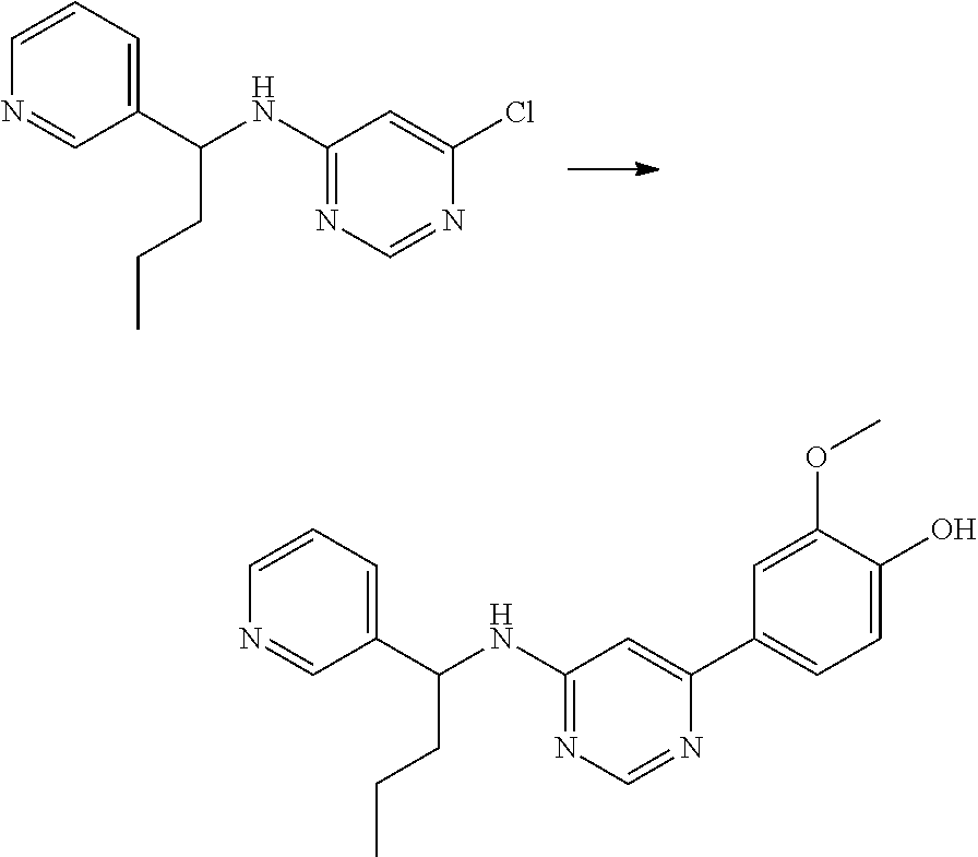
C1(NC(C2=CC=CN=C2)CCC)=NC=NC(Cl)=C1.C1(NC(C2=CC=CN=C2)CCC)=NC=NC(C2=CC=C(O)C(OC)=C2)=C1
